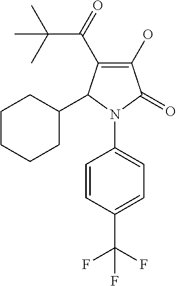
C1(O)=C(C(C(C)(C)C)=O)C(C2CCCCC2)N(C2=CC=C(C(F)(F)F)C=C2)C1=O
